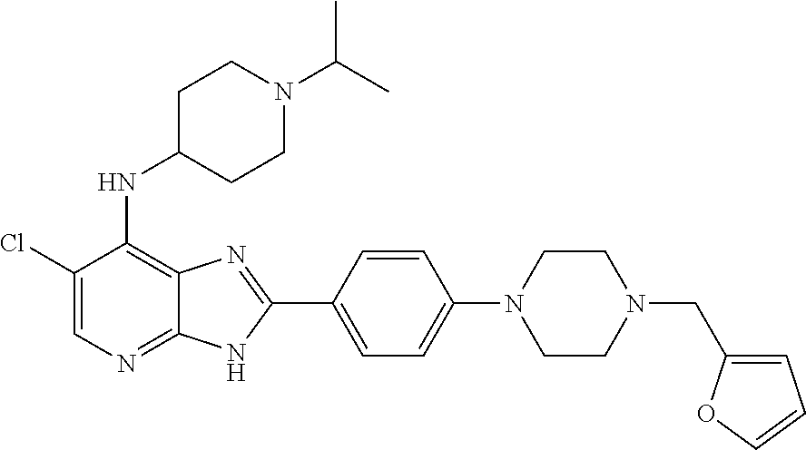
C1(Cl)=CN=C2C(=C1NC1CCN(C(C)C)CC1)N=C(C1=CC=C(N3CCN(CC4=CC=CO4)CC3)C=C1)N2
